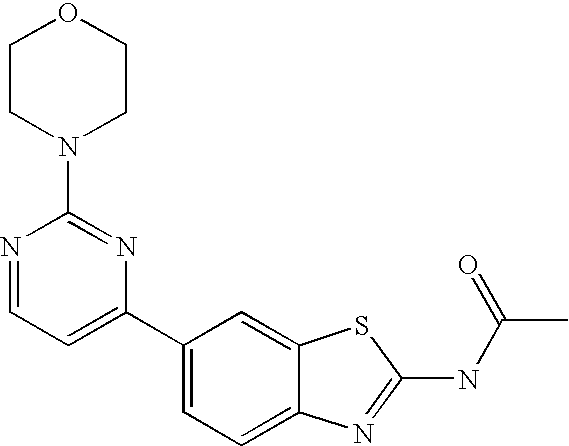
C1(C2=CC=NC(N3CCOCC3)=N2)=CC=C2C(=C1)SC(NC(C)=O)=N2
